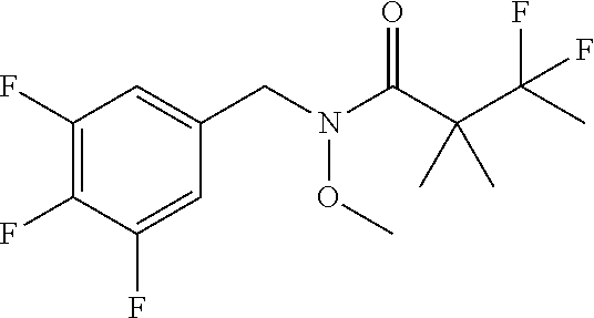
C1(F)=C(F)C(F)=CC(CN(C(C(C(C)(F)F)(C)C)=O)OC)=C1
